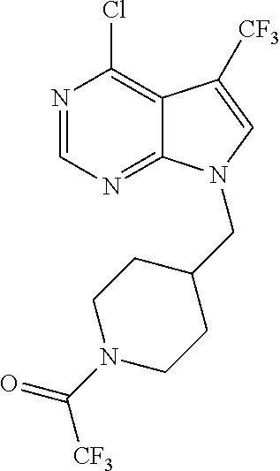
N1=CN=C2C(=C1Cl)C([CF3])=CN2CC1CCN(C(=O)[CF3])CC1
